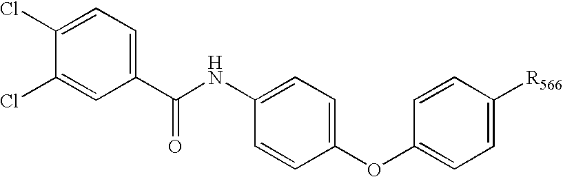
C1(Cl)=CC=C(C(NC2=CC=C(OC3=CC=C([R566])C=C3)C=C2)=O)C=C1Cl
